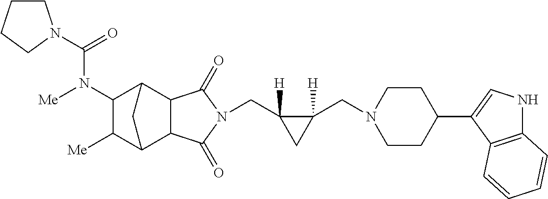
C(C1([H])C(CN2CCC(C3=CNC4=C3C=CC=C4)CC2)([H])C1)N1C(=O)C2C3C([Me])C(N([Me])C(=O)N4CCCC4)C(C2C1=O)C3
